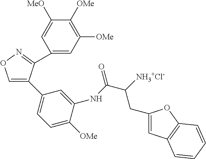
C1=C(C2=CC=C([OMe])C(NC(C([NH3+Cl-])CC3=CC4=C(O3)C=CC=C4)=O)=C2)C(C2=CC([OMe])=C([OMe])C([MeO])=C2)=NO1
